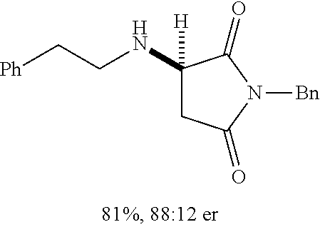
C(NC1([H])CC(=O)N([Bn])C1=O)C[Ph]
